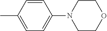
C1=C(C)C=CC(N2CCOCC2)=C1
